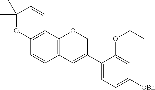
C1(C)(C)OC2=C(C=C1)C1=C(C=C2)C=C(C2=CC=C([OBn])C=C2OC(C)C)CO1
